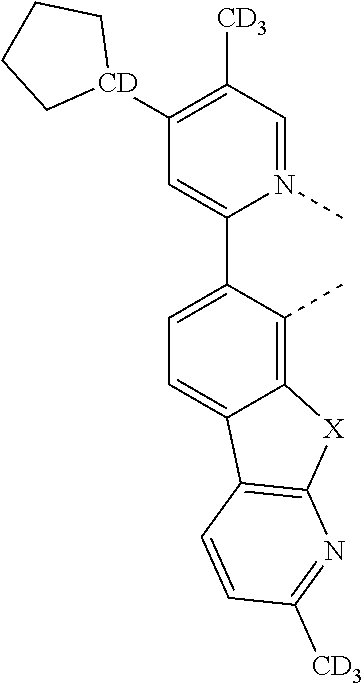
C1([CD3])=C([CD]2CCCC2)C=C(C2=CC=C3C(=C2C)[X]C2=C3C=CC([CD3])=N2)N(C)=C1
